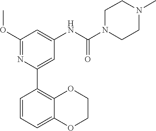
C1N(C(NC2=CC(OC)=NC(C3=C4OCCOC4=CC=C3)=C2)=O)CCN(C)C1
